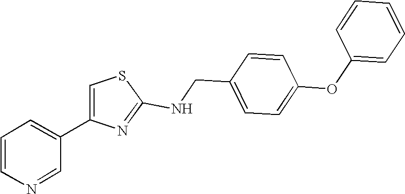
C(C1=CC=C(OC2=CC=CC=C2)C=C1)NC1=NC(C2=CC=CN=C2)=CS1
